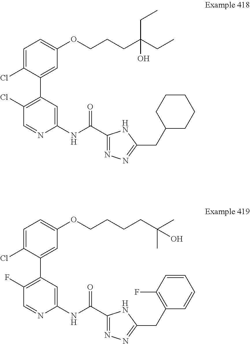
C1=C(Cl)C(C2=C(Cl)C=NC(NC(C3=NN=C(CC4CCCCC4)N3)=O)=C2)=CC(OCCCC(CC)(CC)O)=C1.C1=C(Cl)C(C2=C(F)C=NC(NC(C3=NN=C(CC4=C(F)C=CC=C4)N3)=O)=C2)=CC(OCCCCC(C)(C)O)=C1
